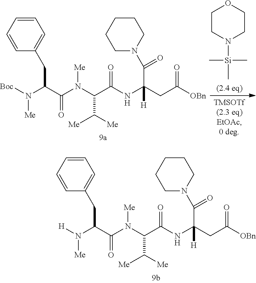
C1=CC=CC(CC(C(N(C(C(NC(CC(=O)[OBn])(C(=O)N2CCCCC2)[H])=O)C([Me])[Me])[Me])=O)N([H])[Me])=C1.C1CN([Si](C)(C)C)CCO1.C1=CC=CC(CC(C(N(C(C(NC(CC(=O)[OBn])(C(=O)N2CCCCC2)[H])=O)C([Me])[Me])[Me])=O)N([Boc])[Me])=C1
